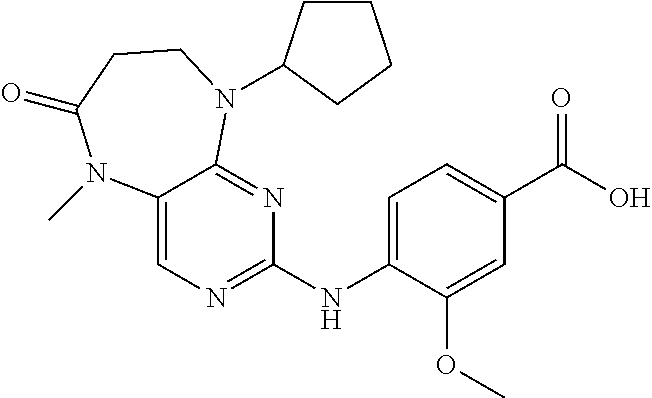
C12=CN=C(NC3=CC=C(C(O)=O)C=C3OC)N=C1N(C1CCCC1)CCC(=O)N2C
